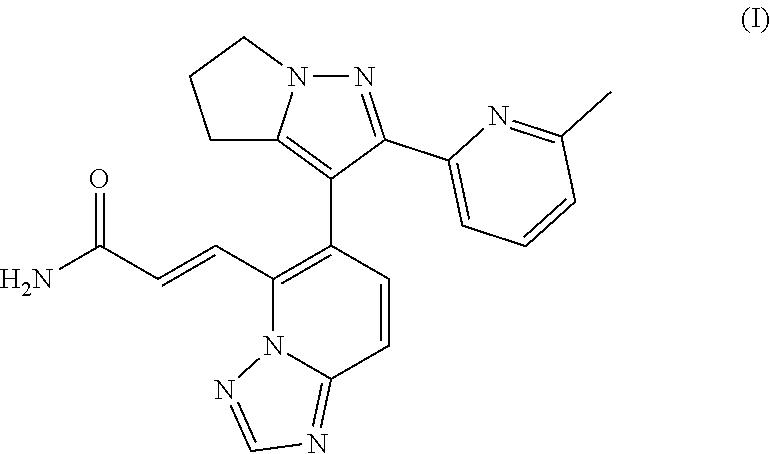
C1=NN2C(=N1)C=CC(C1=C3CCCN3N=C1C1=CC=CC(C)=N1)=C2C=CC(N)=O
